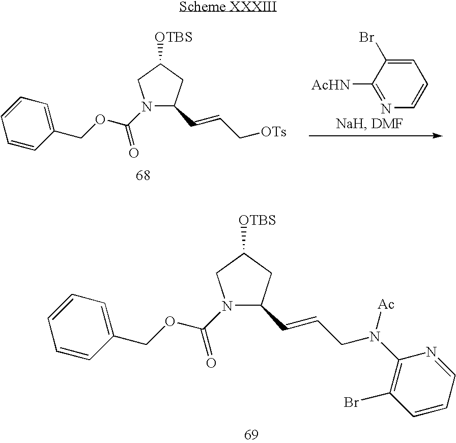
N1(C(OCC2=CC=CC=C2)=O)C(C=CCN(C2=C(Br)C=CC=N2)[Ac])CC([OTBS])C1.C1([AcHN])=NC=CC=C1Br.N1(C(OCC2=CC=CC=C2)=O)C(C=CC[OTs])CC([OTBS])C1
